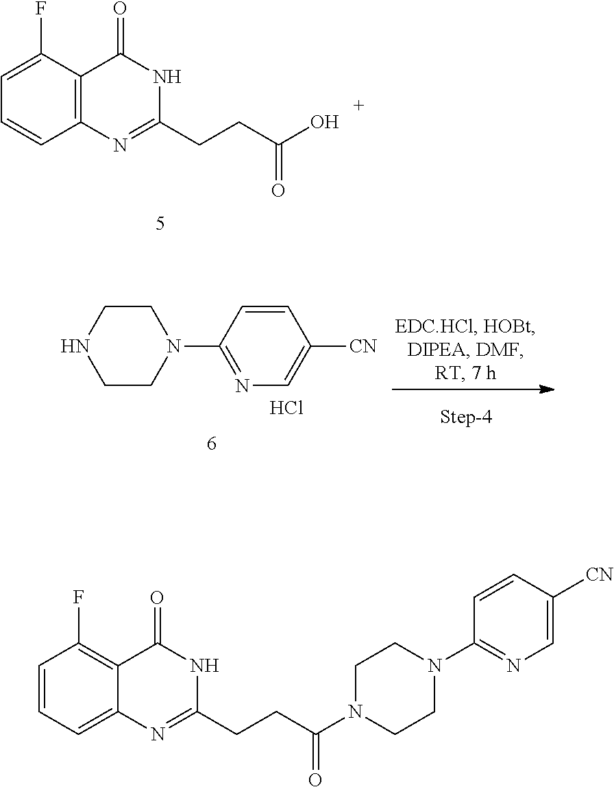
C1=C(F)C2=C(C=C1)N=C(CCC(O)=O)NC2=O.C1CN(C2=NC=C([CN])C=C2)CCN1.Cl.C1=CC=C2C(=C1F)C(=O)NC(CCC(N1CCN(C3=NC=C([CN])C=C3)CC1)=O)=N2
